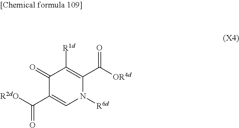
C([R2dO])(=O)C1=CN([R6d])C(C([OR4d])=O)=C([R1d])C1=O
